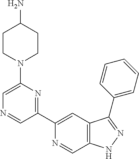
C1(C2=NC(N3CCC(N)CC3)=CN=C2)=CC2=C(C=N1)NN=C2C1=CC=CC=C1
